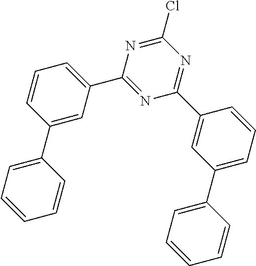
C1(Cl)=NC(C2=CC=CC(C3=CC=CC=C3)=C2)=NC(C2=CC(C3=CC=CC=C3)=CC=C2)=N1
